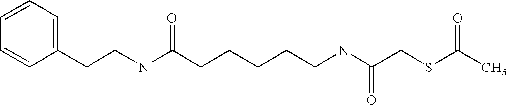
C1=CC=C(CCNC(CCCCCNC(CSC(C)=O)=O)=O)C=C1
